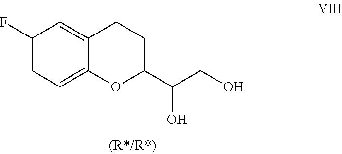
C1(F)=CC=C2C(=C1)CCC(C(CO)O)O2
